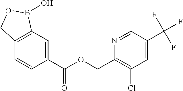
C1=C(C(OCC2=C(Cl)C=C(C(F)(F)F)C=N2)=O)C=CC2=C1B(O)OC2
